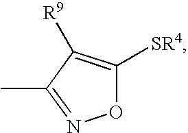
O1C([SR4])=C([R9])C(C)=N1
